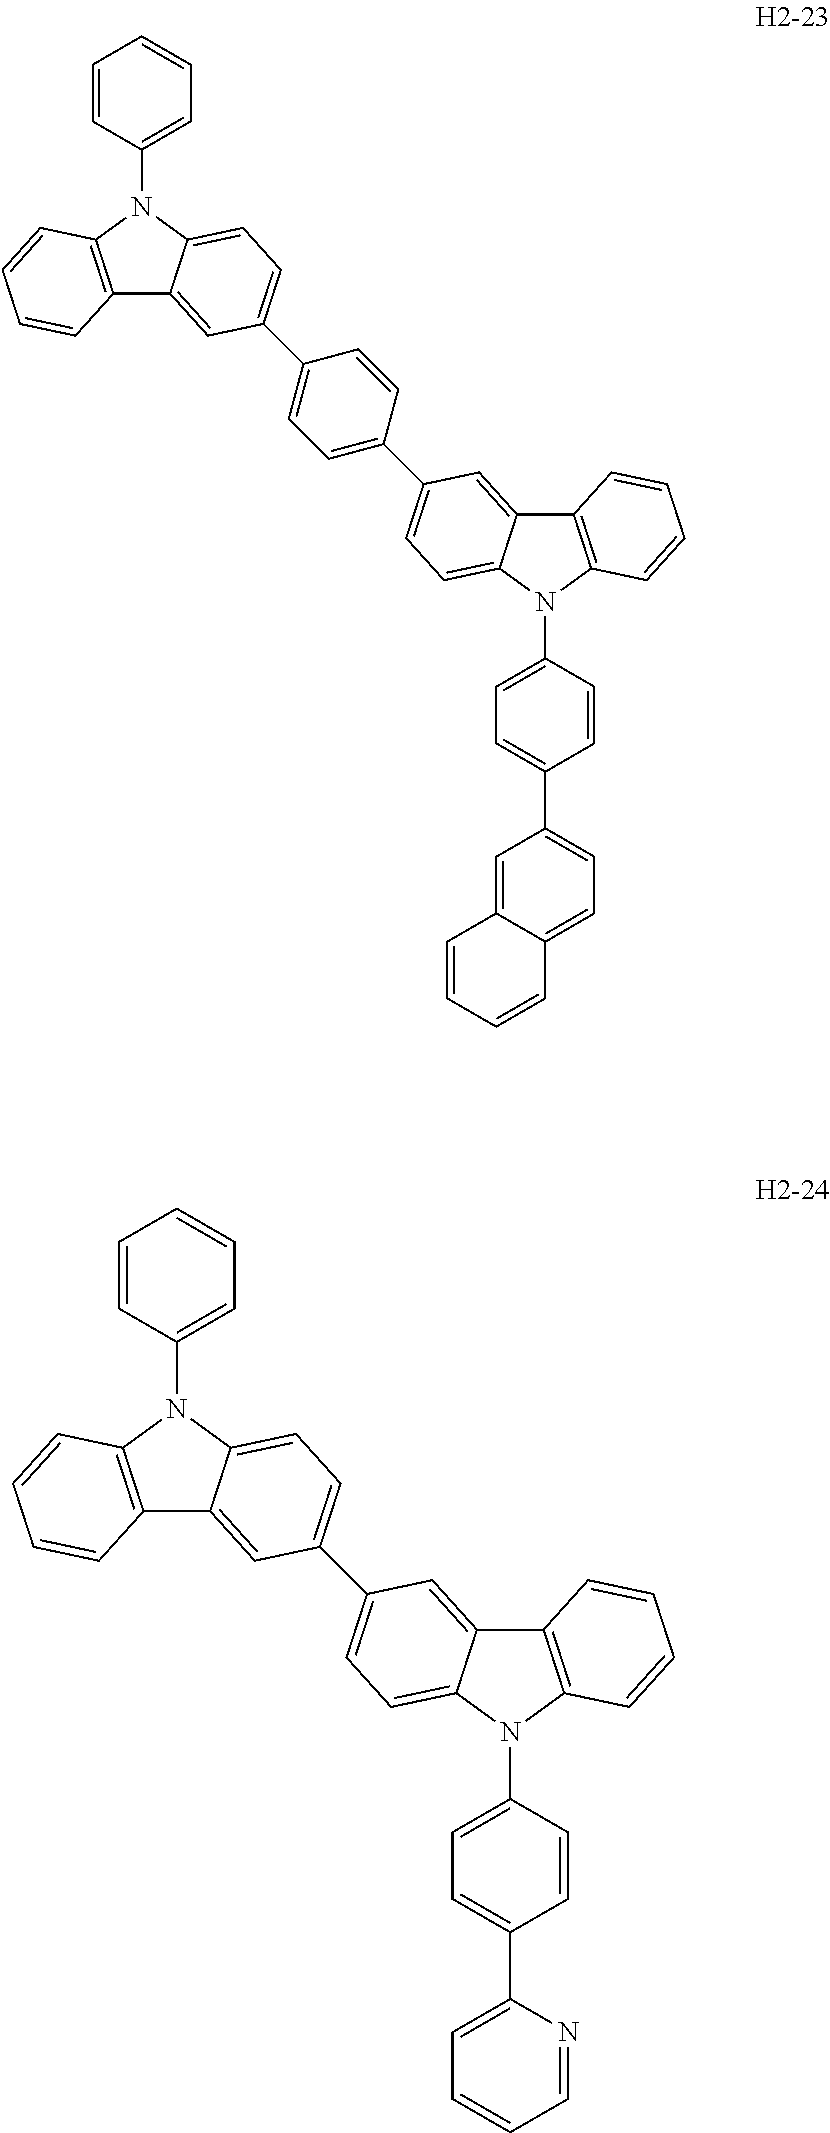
C1(N2C3=C(C4=CC(C5=CC=C(C6=CC=C7C(=C6)C6=C(N7C7=CC=C(C8=CC=C9C(=C8)C=CC=C9)C=C7)C=CC=C6)C=C5)=CC=C42)C=CC=C3)=CC=CC=C1.C1(N2C3=C(C4=CC(C5=CC=C6C(=C5)C5=C(N6C6=CC=C(C7=CC=CC=N7)C=C6)C=CC=C5)=CC=C42)C=CC=C3)=CC=CC=C1
